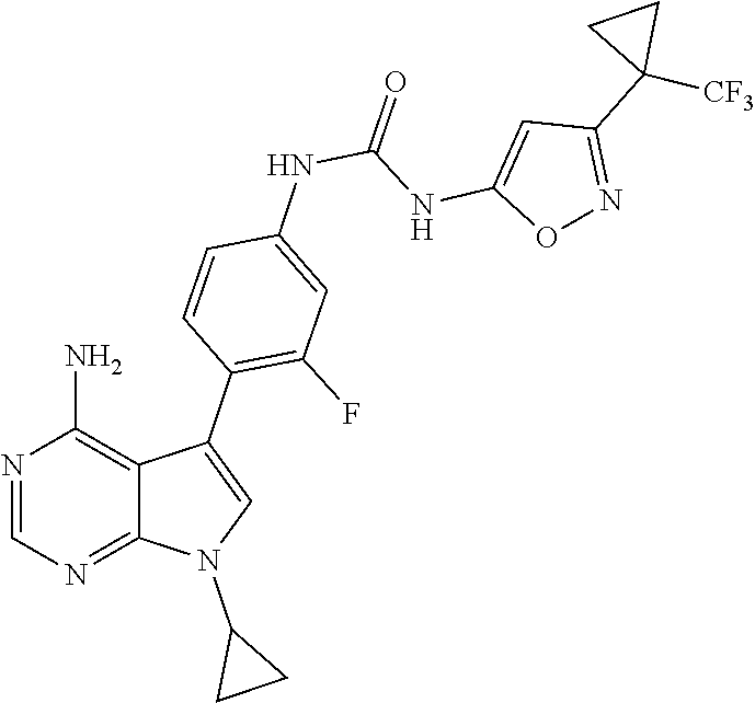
N1=CN=C2C(=C1N)C(C1=C(F)C=C(NC(=O)NC3=CC(C4([CF3])CC4)=NO3)C=C1)=CN2C1CC1
